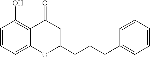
C1=CC=C2C(=C1O)C(=O)C=C(CCCC1=CC=CC=C1)O2
